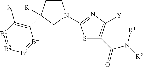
C1(C2([R])CCN(C3=NC([Y])=C(C(=O)N([R2])[R1])S3)C2)=C([X1])[B1]=[B2][B3]=[B4]1
